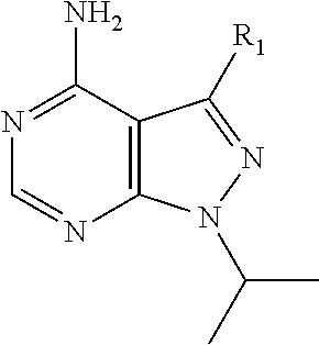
C12=C(C(N)=NC=N1)C([R1])=NN2C(C)C
